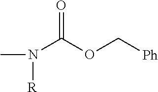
CN(C(=O)OC[Ph])[R]
